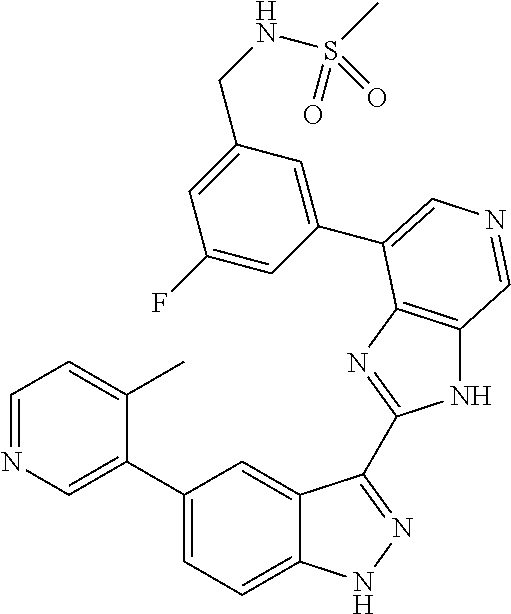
C1(C2=CN=CC=C2C)=CC=C2C(=C1)C(C1=NC3=C(N1)C=NC=C3C1=CC(CNS(C)(=O)=O)=CC(F)=C1)=NN2
